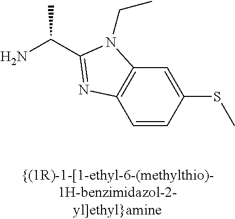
NC(C)C1=NC2=C(C=C(SC)C=C2)N1CC
